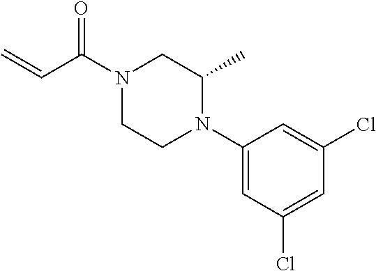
C(=C)C(=O)N1CCN(C2=CC(Cl)=CC(Cl)=C2)C(C)C1
